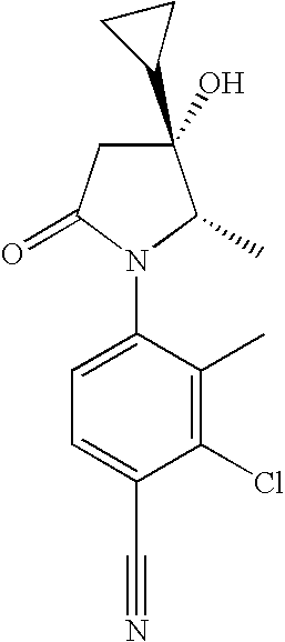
C1(O)(C2CC2)CC(=O)N(C2=CC=C(C#N)C(Cl)=C2C)C1C
